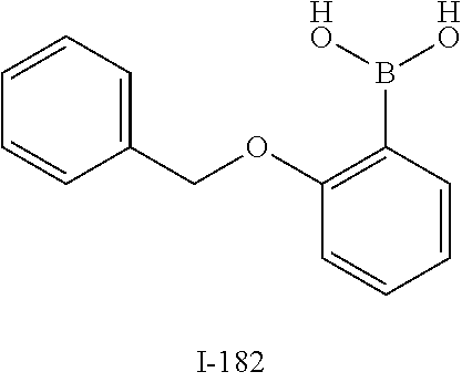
C1=CC=C(COC2=C(B([HO])[HO])C=CC=C2)C=C1
